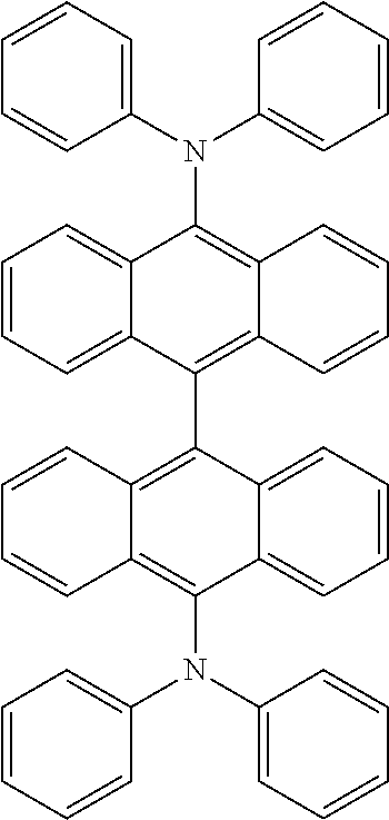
C1(N(C2=CC=CC=C2)C2=C3C(=C(C4=C5C(=C(N(C6=CC=CC=C6)C6=CC=CC=C6)C6=CC=CC=C46)C=CC=C5)C4=CC=CC=C24)C=CC=C3)=CC=CC=C1
